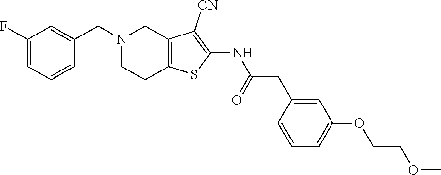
C1(F)=CC=CC(CN2CC3=C(CC2)SC(NC(CC2=CC(OCCOC)=CC=C2)=O)=C3[CN])=C1
